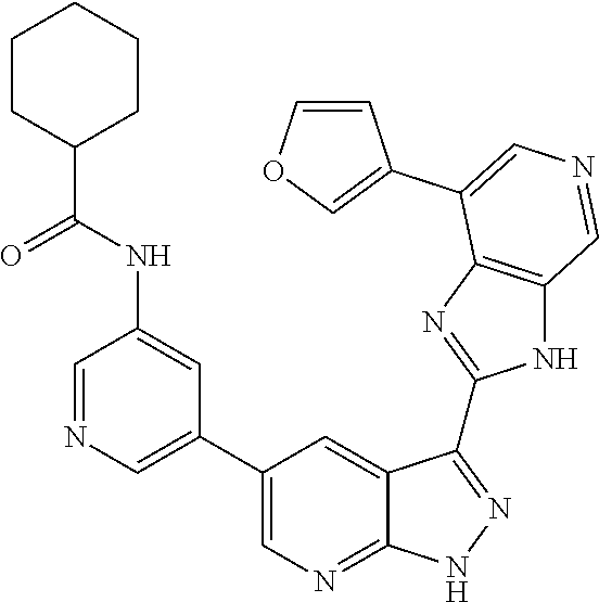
C1=NC=C(C2=CN=C3C(=C2)C(C2=NC4=C(N2)C=NC=C4C2=COC=C2)=NN3)C=C1NC(=O)C1CCCCC1
